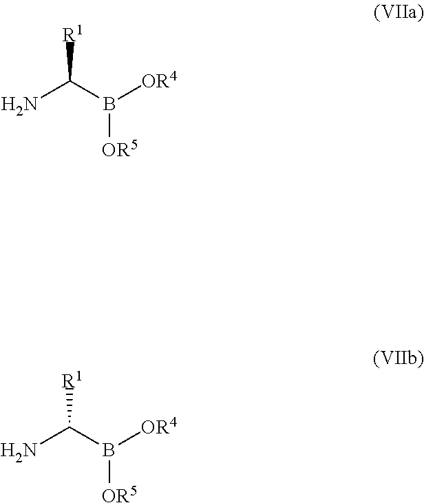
NC(B([OR4])[OR5])[R1].NC(B([OR4])[OR5])[R1]
